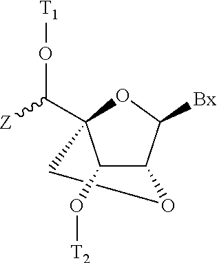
C1(O[T2])C2C([Bx])OC1(C([Z])O[T1])CO2
